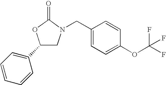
C1=CC=CC(C2CN(CC3=CC=C(OC(F)(F)F)C=C3)C(=O)O2)=C1
